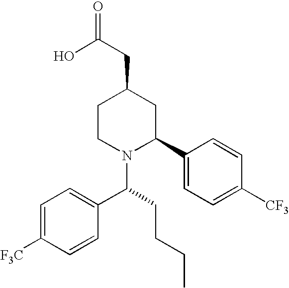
C1CN(C(CCCC)C2=CC=C([F3C])C=C2)C(C2=CC=C([CF3])C=C2)CC1CC(O)=O
